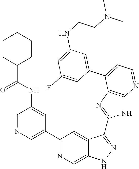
C1=NC=C(C2=NC=C3C(=C2)C(C2=NC4=C(N2)N=CC=C4C2=CC(NCCN(C)C)=CC(F)=C2)=NN3)C=C1NC(C1CCCCC1)=O
